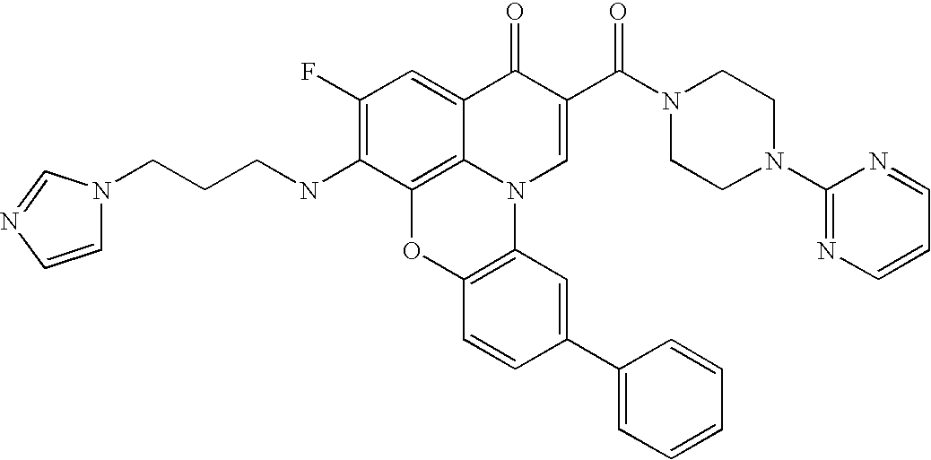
C1(F)=C(NCCCN2C=CN=C2)C2=C3C(=C1)C(=O)C(C(N1CCN(C4=NC=CC=N4)CC1)=O)=CN3C1=C(O2)C=CC(C2=CC=CC=C2)=C1
